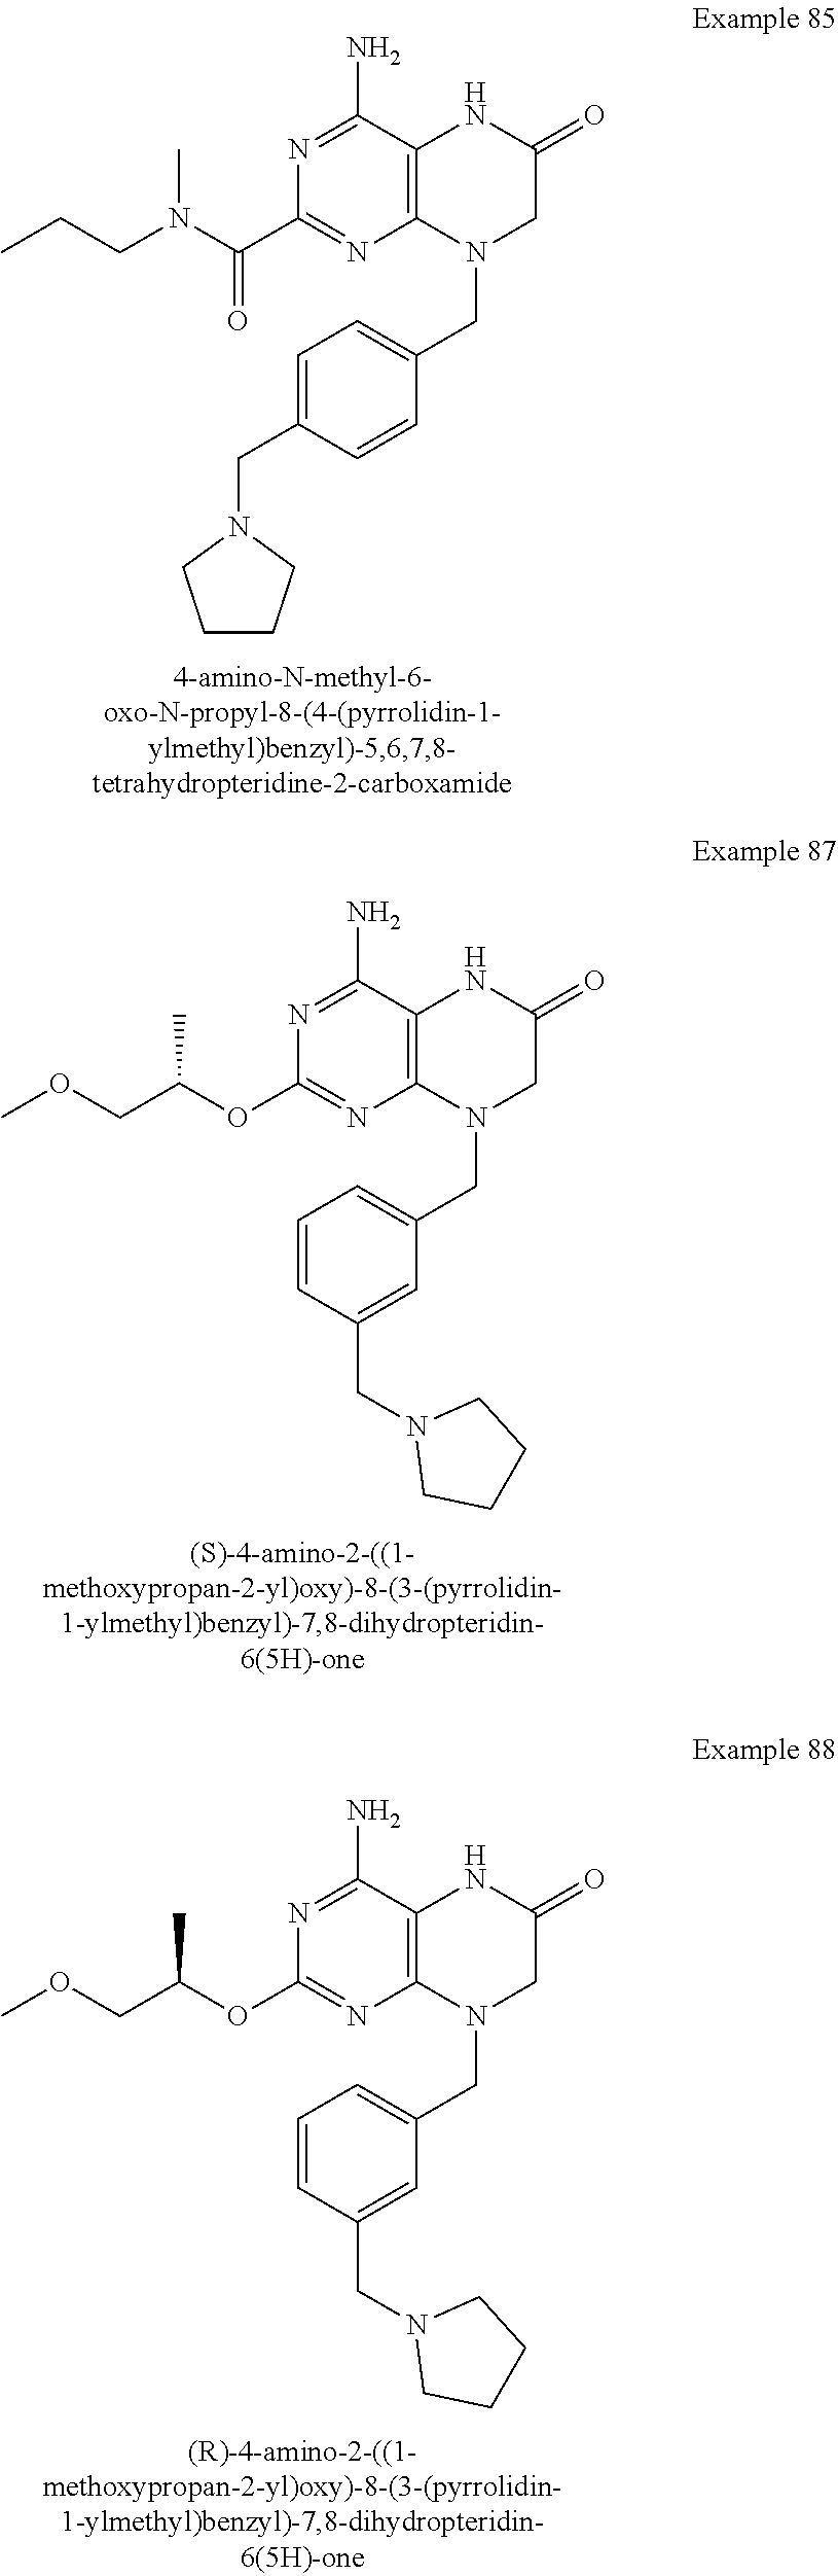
N1=C(N)C2=C(N=C1C(N(C)CCC)=O)N(CC1=CC=C(CN3CCCC3)C=C1)CC(=O)N2.N1=C(N)C2=C(N=C1OC(C)COC)N(CC1=CC=CC(CN3CCCC3)=C1)CC(=O)N2.N1=C(N)C2=C(N=C1OC(C)COC)N(CC1=CC=CC(CN3CCCC3)=C1)CC(=O)N2
